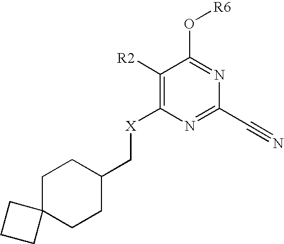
C1([R2])=C([X]CC2CCC3(CC2)CCC3)N=C(C#N)N=C1O[R6]
